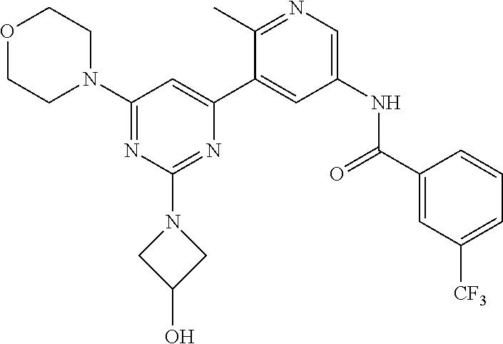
O1CCN(C2=NC(N3CC(O)C3)=NC(C3=CC(NC(C4=CC([CF3])=CC=C4)=O)=CN=C3C)=C2)CC1
